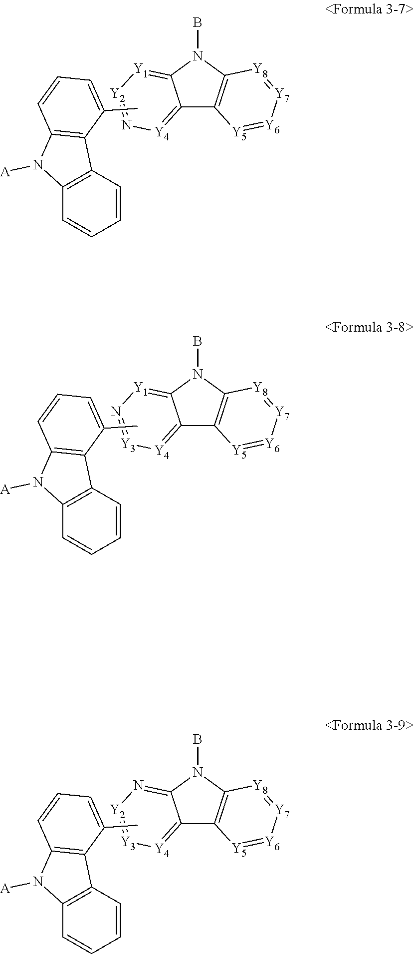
C12=[Y4]N=[Y2][Y1]=C1N(B)C1=C2[Y5]=[Y6][Y7]=[Y8]1.CC1=CC=CC2=C1C1=C(N2[A])C=CC=C1.C12=[Y4][Y3]=N[Y1]=C1N(B)C1=C2[Y5]=[Y6][Y7]=[Y8]1.CC1=CC=CC2=C1C1=C(N2[A])C=CC=C1.C12=[Y4][Y3]=[Y2]N=C1N(B)C1=C2[Y5]=[Y6][Y7]=[Y8]1.CC1=CC=CC2=C1C1=C(N2[A])C=CC=C1
